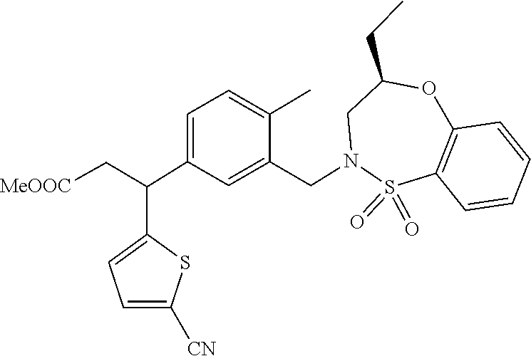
S1(=O)(=O)C2=C(C=CC=C2)OC(CC)CN1CC1=CC(C(C2=CC=C([CN])S2)C[MeOOC])=CC=C1C
